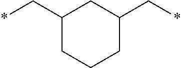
C1(C*)CCCC(C*)C1
